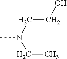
CN(CCO)CC
